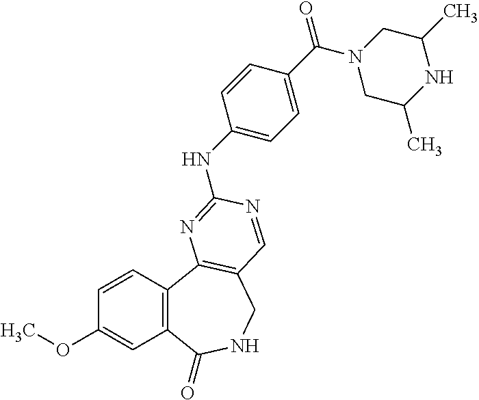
C1=CC2=C(C=C1OC)C(=O)NCC1=C2N=C(NC2=CC=C(C(N3CC(C)NC(C)C3)=O)C=C2)N=C1
